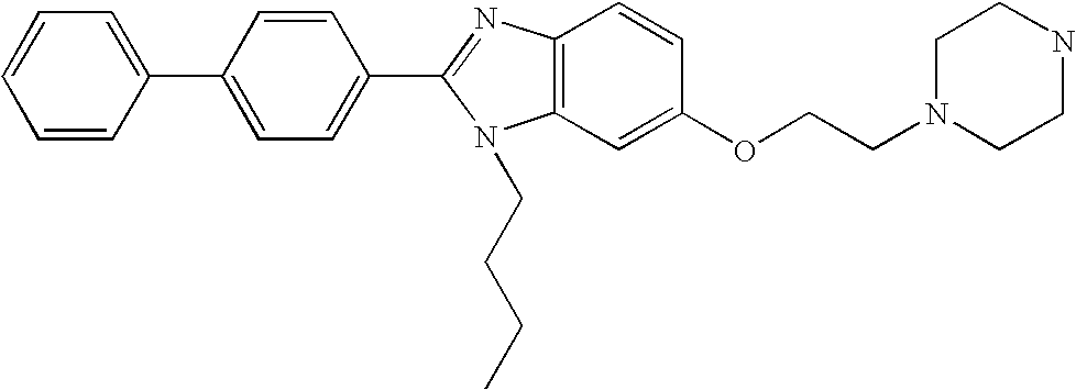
C12=C(C=C(OCCN3CCNCC3)C=C1)N(CCCC)C(C1=CC=C(C3=CC=CC=C3)C=C1)=N2
